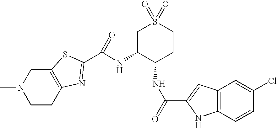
C1CC2=C(CN1C)SC(C(NC1C(NC(=O)C3=CC4=C(C=CC(Cl)=C4)N3)CCS(=O)(=O)C1)=O)=N2
